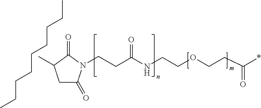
C1C(=O)N(CCC(NCCOCCC(=O)*)=O)C(=O)C1C.C(CCCCCCC)C
